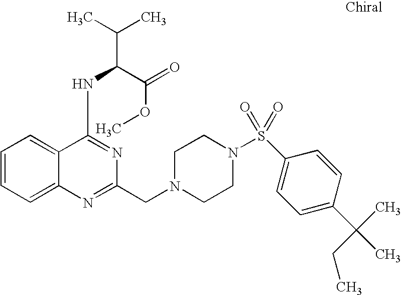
C1=CC=C2C(=C1)C(NC(C(C)C)C(=O)OC)=NC(CN1CCN(S(=O)(C3=CC=C(C(CC)(C)C)C=C3)=O)CC1)=N2
